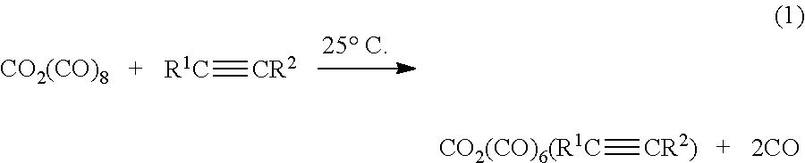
[CO2(CO)8].[R1C]#[CR2].[CO2(CO)6(R1C]#[CR2)]
